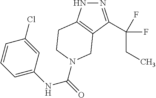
N1=C(C(CC)(F)F)C2=C(N1)CCN(C(NC1=CC=CC(Cl)=C1)=O)C2
